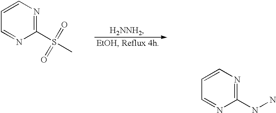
C1=CC=NC(S(C)(=O)=O)=N1.C1=CC=NC(NN)=N1
